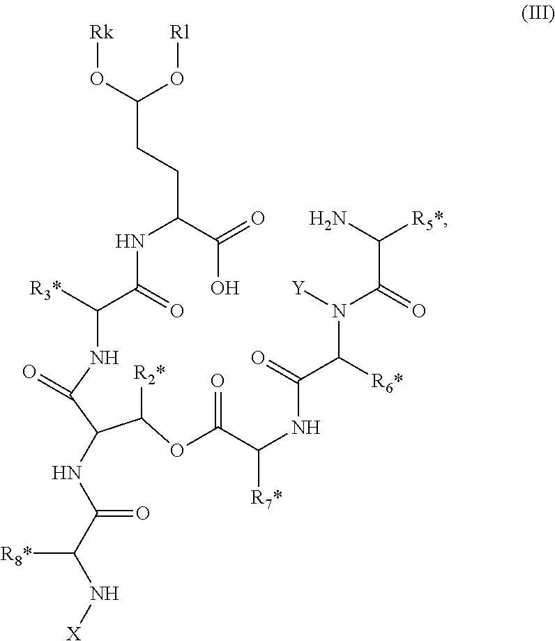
C(CCC(C(O)=O)NC(=O)C([R3*])NC(C(C(OC(C(NC(C(N([Y])C(C(N)[R5*])=O)[R6*])=O)[R7*])=O)[R2*])NC(=O)C([R8*])N[X])=O)(O[Rk])O[Rl]
